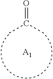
O=C(C)C.[A1]
